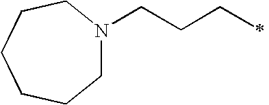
C1N(CCCC)CCCCC1
